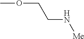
COCCN[Me]
